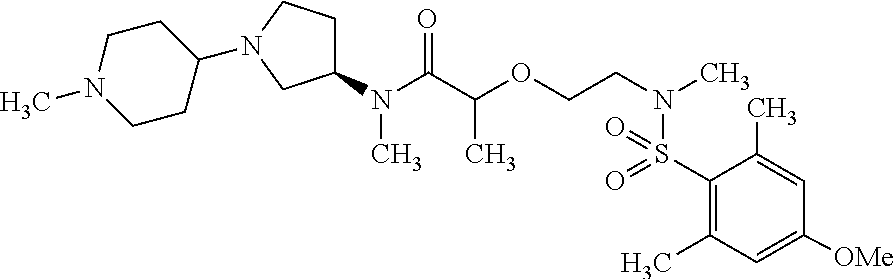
CN1CCC(N2CCC(N(C(C(OCCN(C)S(C3=C(C)C=C([OMe])C=C3C)(=O)=O)C)=O)C)C2)CC1
